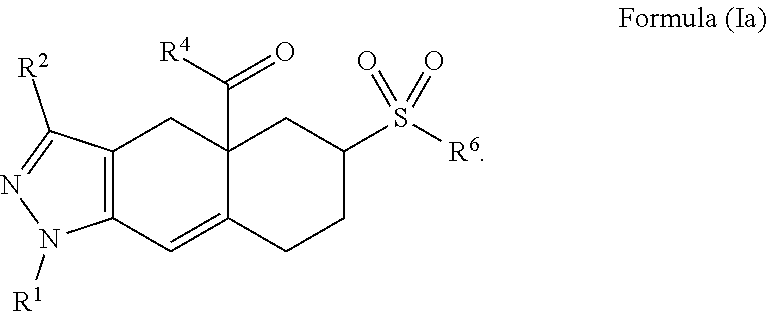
N1([R1])N=C([R2])C2=C1C=C1C(C([R4])=O)(C2)CC(S(=O)(=O)[R6])CC1
